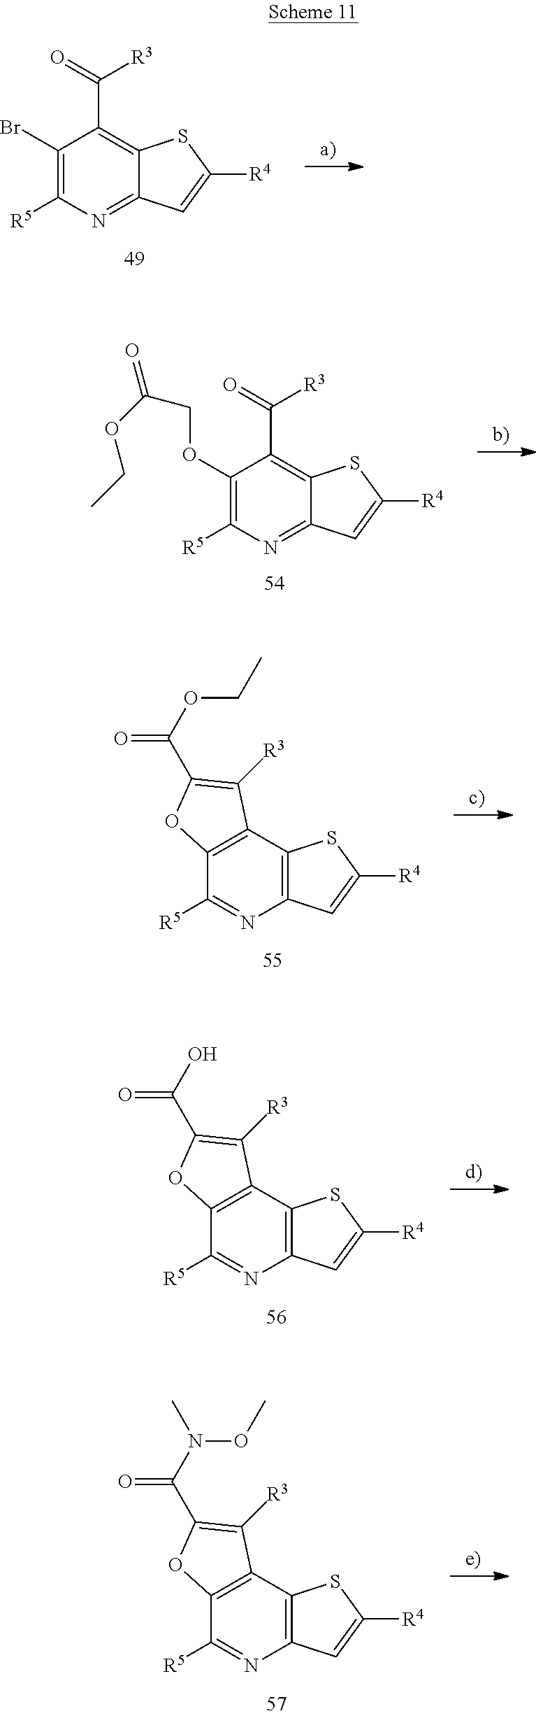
C1(Br)=C([R5])N=C2C(=C1C(=O)[R3])SC([R4])=C2.C12=C(C3=C(N=C1[R5])C=C([R4])S3)C([R3])=C(C(=O)OCC)O2.C1(OCC(=O)OCC)=C([R5])N=C2C(=C1C(=O)[R3])SC([R4])=C2.C12=C(C3=C(N=C1[R5])C=C([R4])S3)C([R3])=C(C(=O)O)O2.C12=C(C3=C(N=C1[R5])C=C([R4])S3)C([R3])=C(C(=O)N(OC)C)O2
